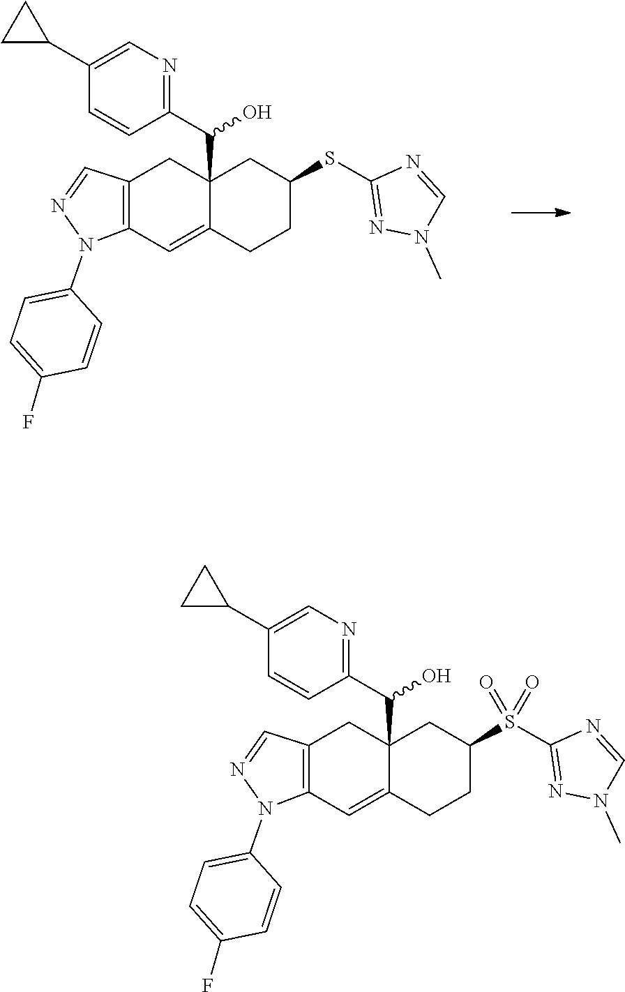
C1=C(N2C3=C(C=N2)CC2(C(C4=NC=C(C5CC5)C=C4)O)CC(SC4=NN(C)C=N4)CCC2=C3)C=CC(F)=C1.C1=C(N2C3=C(C=N2)CC2(C(C4=NC=C(C5CC5)C=C4)O)CC(S(C4=NN(C)C=N4)(=O)=O)CCC2=C3)C=CC(F)=C1
